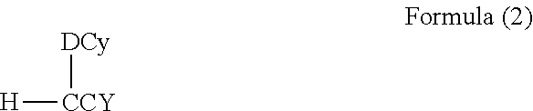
[H][CCY][DCy]
